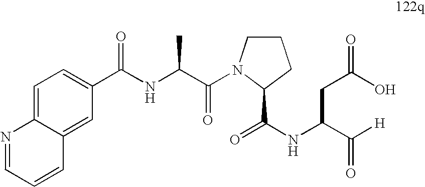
C1=C2C(=CC(C(NC(C(N3CCCC3C(=O)NC(C([H])=O)CC(O)=O)=O)C)=O)=C1)C=CC=N2
